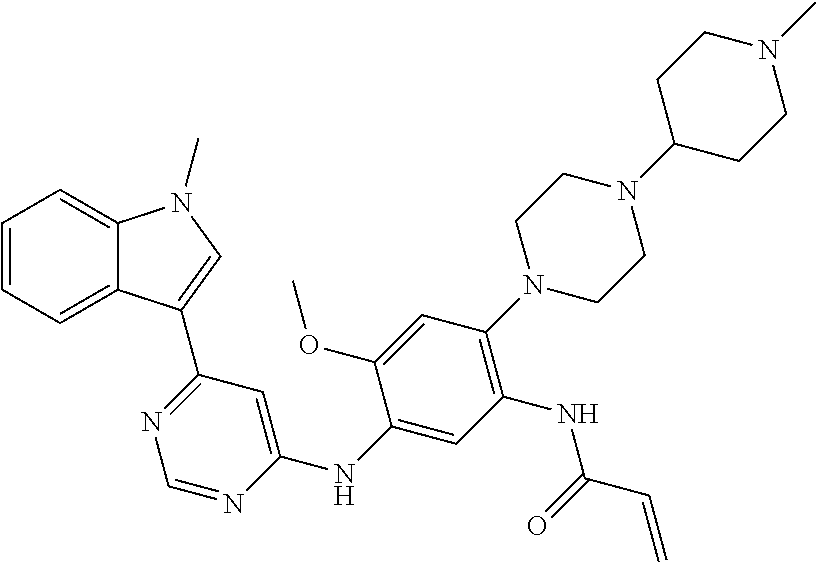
C1(NC2=CC(C3=CN(C)C4=CC=CC=C43)=NC=N2)=CC(NC(=O)C=C)=C(N2CCN(C3CCN(C)CC3)CC2)C=C1OC
